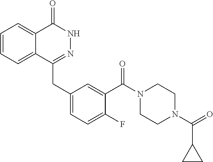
C1=CC=C2C(=C1)C(=O)NN=C2CC1=CC=C(F)C(C(N2CCN(C(=O)C3CC3)CC2)=O)=C1
